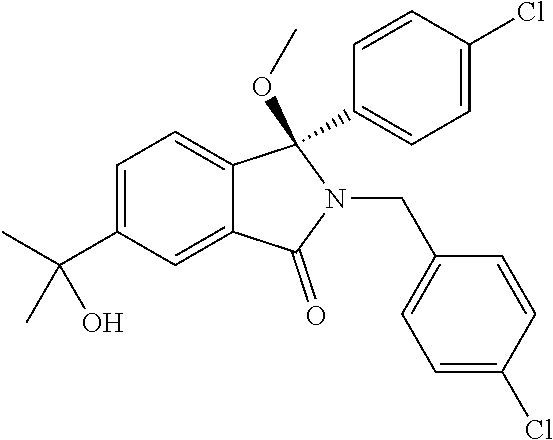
C1=C(C(C)(C)O)C=C2C(=C1)C(OC)(C1=CC=C(Cl)C=C1)N(CC1=CC=C(Cl)C=C1)C2=O
